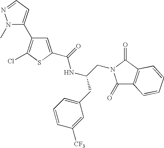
C1=C(C(=O)NC(CN2C(=O)C3=C(C2=O)C=CC=C3)CC2=CC=CC([CF3])=C2)SC(Cl)=C1C1=CC=NN1C
